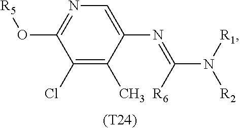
C1(Cl)=C(C)C(N=C(N([R1])[R2])[R6])=CN=C1O[R5].[(T24)]
